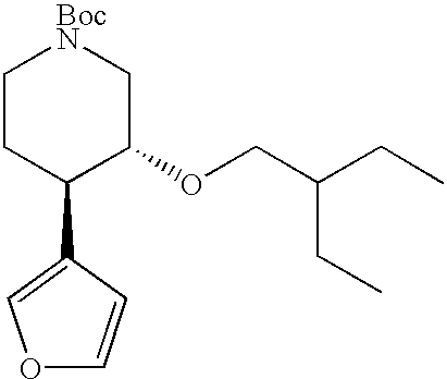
C1CC(C2=COC=C2)C(OCC(CC)CC)C[BocN]1
